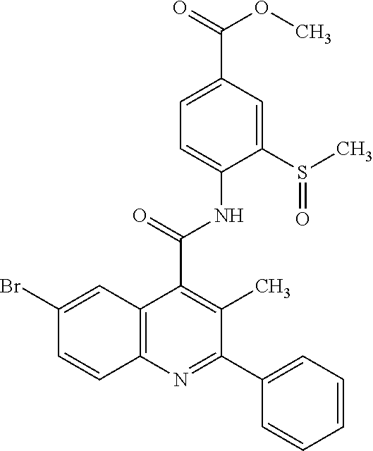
C12=C(N=C(C3=CC=CC=C3)C(C)=C1C(=O)NC1=CC=C(C(=O)OC)C=C1S(C)=O)C=CC(Br)=C2
